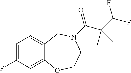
C1=C(F)C=C2C(=C1)CN(C(=O)C(C(F)F)(C)C)CCO2
